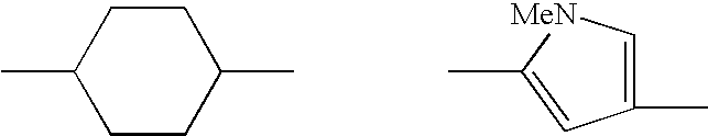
CC1CCC(C)CC1.CC1=CC(C)=C[MeN]1
